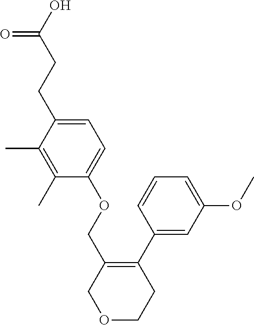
COC1=CC=CC(C2=C(COC3=CC=C(CCC(=O)O)C(C)=C3C)COCC2)=C1
